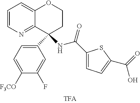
C1=CN=C2C(=C1)OCCC2(C1=CC=C([F3CO])C(F)=C1)NC(C1=CC=C(C(=O)O)S1)=O
